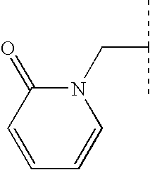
C1=CC=CN(CC(C)C)C1=O
